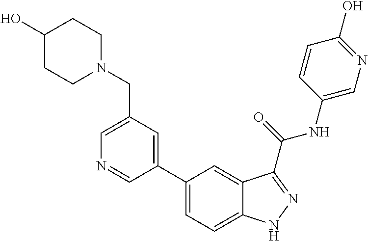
C1(CN2CCC(O)CC2)=CN=CC(C2=CC=C3C(=C2)C(C(NC2=CN=C(O)C=C2)=O)=NN3)=C1
